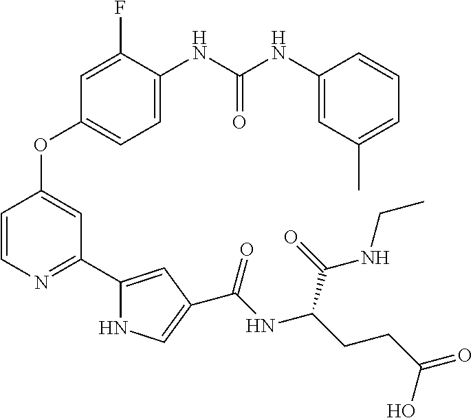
C1=C(NC(NC2=CC(C)=CC=C2)=O)C(F)=CC(OC2=CC(C3=CC(C(NC(CCC(=O)O)C(=O)NCC)=O)=CN3)=NC=C2)=C1
